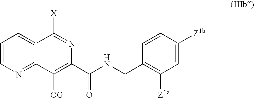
C1=CN=C2C(=C1)C([X])=NC(C(NCC1=C([Z1a])C=C([Z1b])C=C1)=O)=C2[OG]
